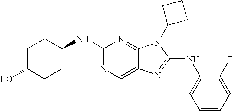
C1(NC2=NC=C3C(=N2)N(C2CCC2)C(NC2=CC=CC=C2F)=N3)CCC(O)CC1
